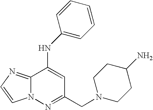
C12=NC=CN1N=C(CN1CCC(N)CC1)C=C2NC1=CC=CC=C1
